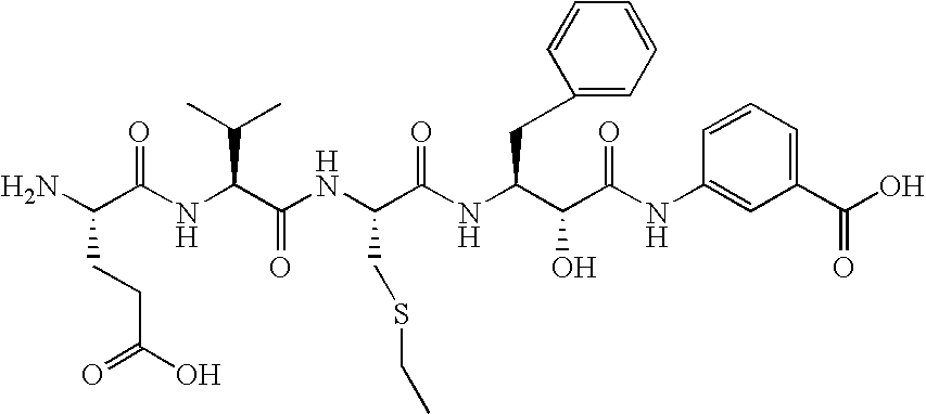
NC(C(NC(C(NC(C(NC(C(C(NC1=CC(C(O)=O)=CC=C1)=O)O)CC1=CC=CC=C1)=O)CSCC)=O)C(C)C)=O)CCC(=O)O
